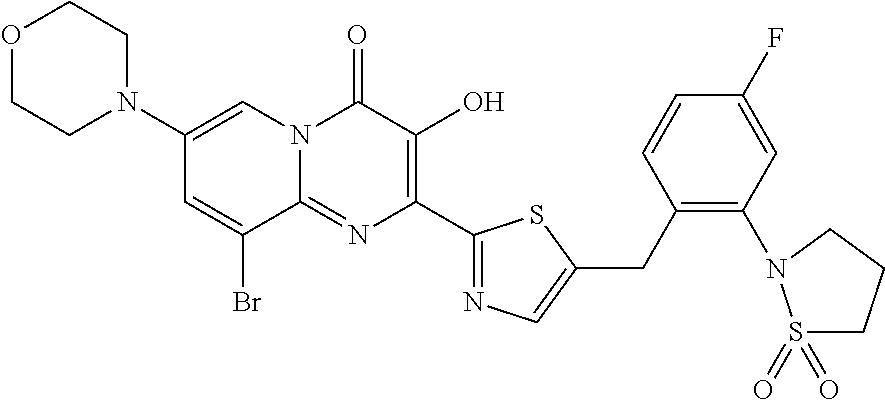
O1CCN(C2=CN3C(=NC(C4=NC=C(CC5=C(N6S(=O)(=O)CCC6)C=C(F)C=C5)S4)=C(O)C3=O)C(Br)=C2)CC1
